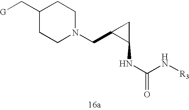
C1(C[G])CCN(CC2C(NC(N[R3])=O)C2)CC1
